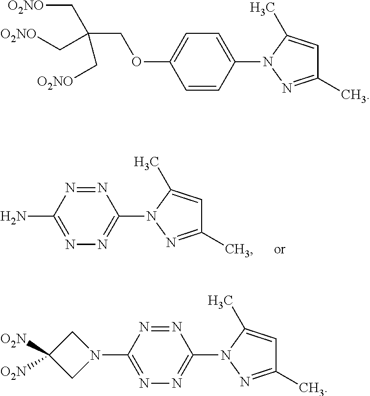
N1=NC(N2C(C)=CC(C)=N2)=NN=C1N.C1=CC(N2C(C)=CC(C)=N2)=CC=C1OCC(C[O2NO])(C[O2NO])C[O2NO].N1=NC(N2C(C)=CC(C)=N2)=NN=C1N1CC([O2N])([O2N])C1
